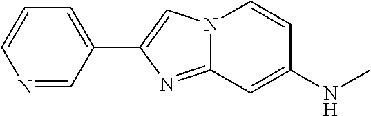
N1=CC(C2=CN3C(=N2)C=C(NC)C=C3)=CC=C1
